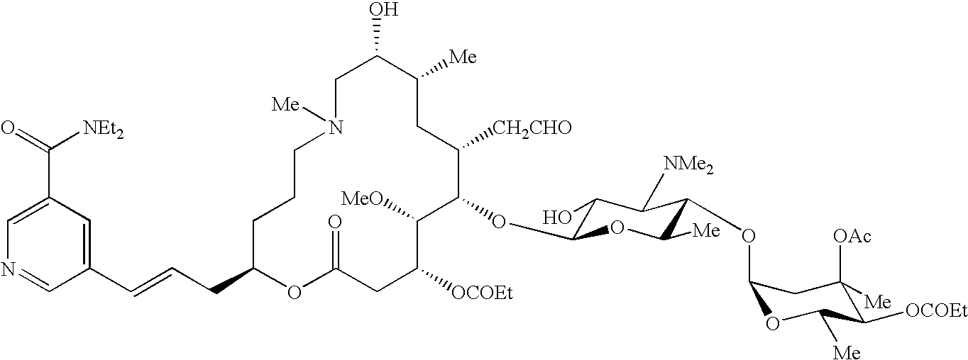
C1C(O)C([Me])CC([CH2CHO])C(OC2C(O)C([NMe2])C(OC3OC([Me])C([OCOEt])C([OAc])([Me])C3)C([Me])O2)C([MeO])C([OCOEt])CC(=O)OC(CC=CC2=CC(C(=O)[NEt2])=CN=C2)CCCN1[Me]
